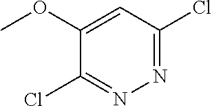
C1(OC)=CC(Cl)=NN=C1Cl
